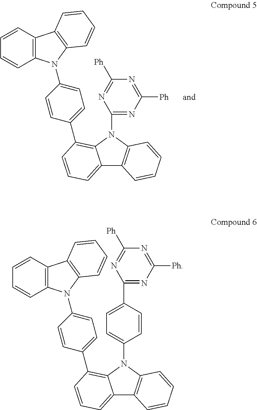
N1=C([Ph])N=C(N2C3=C(C4=CC=CC(C5=CC=C(N6C7=C(C=CC=C7)C7=C6C=CC=C7)C=C5)=C42)C=CC=C3)N=C1[Ph].N1=C([Ph])N=C(C2=CC=C(N3C4=C(C5=CC=CC(C6=CC=C(N7C8=C(C=CC=C8)C8=C7C=CC=C8)C=C6)=C53)C=CC=C4)C=C2)N=C1[Ph]
